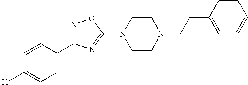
N1=C(C2=CC=C(Cl)C=C2)N=C(N2CCN(CCC3=CC=CC=C3)CC2)O1
